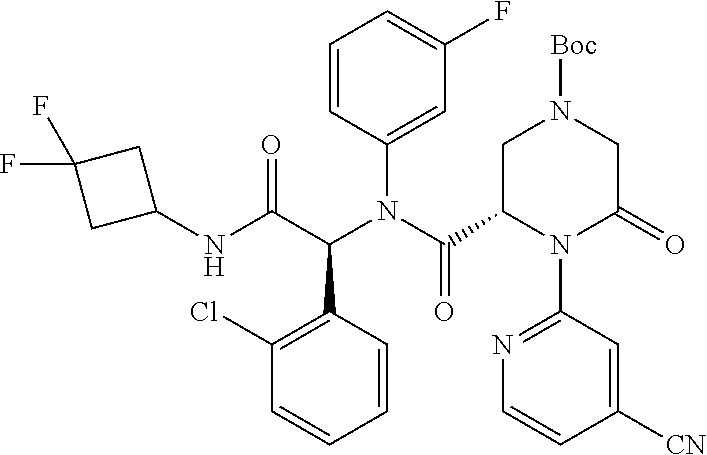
C1=CC(N(C(C2N(C3=NC=CC([CN])=C3)C(=O)CN([Boc])C2)=O)C(C(NC2CC(F)(F)C2)=O)C2=C(Cl)C=CC=C2)=CC(F)=C1
